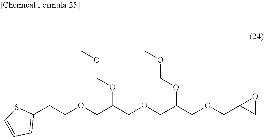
C1(CCOCC(COCC(COCC2CO2)OCOC)OCOC)=CC=CS1
